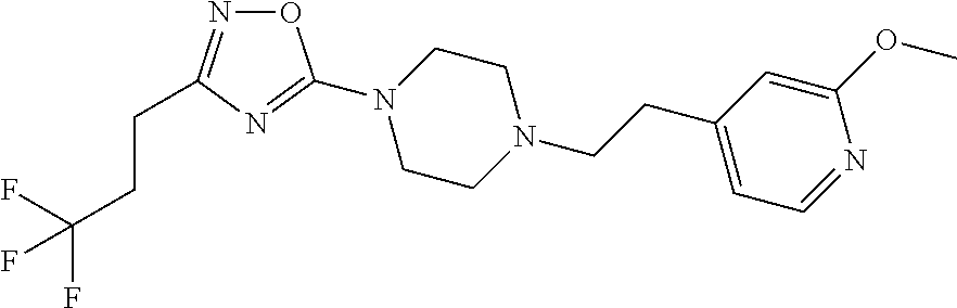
O1N=C(CCC(F)(F)F)N=C1N1CCN(CCC2=CC=NC(OC)=C2)CC1
